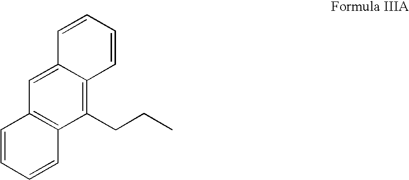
C1=CC=CC2=C(CCC)C3=C(C=C12)C=CC=C3
